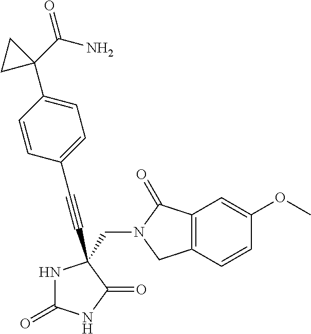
C(N1C(=O)C2=C(C1)C=CC(OC)=C2)C1(C#CC2=CC=C(C3(C(=O)N)CC3)C=C2)NC(=O)NC1=O
